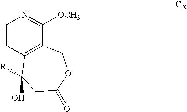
C1=CC2=C(C([OCH3])=N1)COC(=O)CC2(O)[R]
